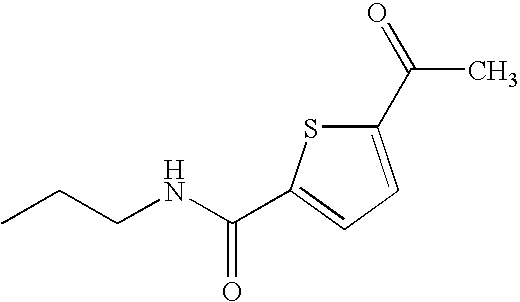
C(NCCC)(=O)C1=CC=C(C(=O)C)S1
